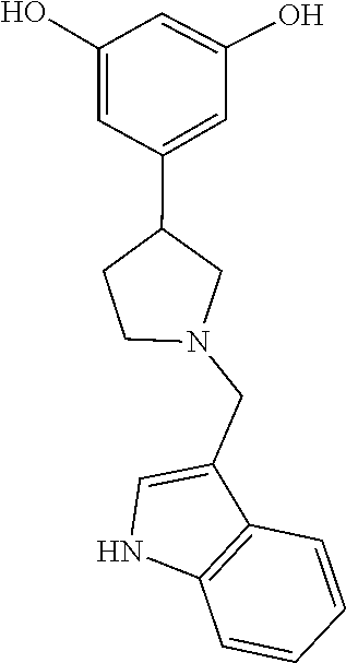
C1=CC=CC2=C1C(CN1CC(C3=CC(O)=CC(O)=C3)CC1)=CN2
